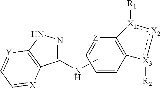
[Z]1=CC=CC2=C1[X1]([R1]):[X2]:[X3]2[R2].CNC1=NNC2=C1[X]=CC=[Y]2
